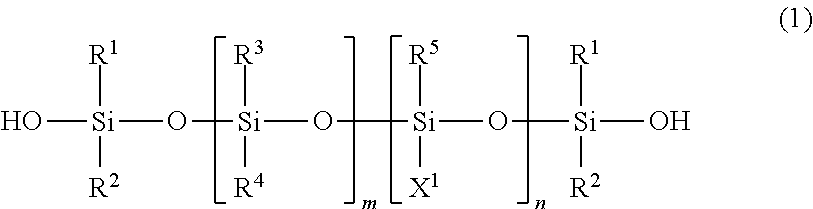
O[Si](O[Si](O[Si](O[Si](O)([R1])[R2])([R5])[X1])([R3])[R4])([R1])[R2]
